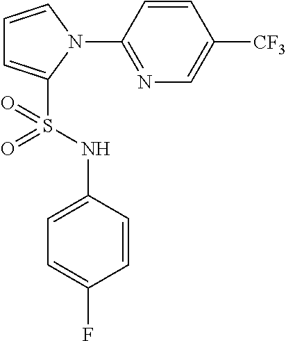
C1=CN(C2=NC=C([CF3])C=C2)C(S(NC2=CC=C(F)C=C2)(=O)=O)=C1
